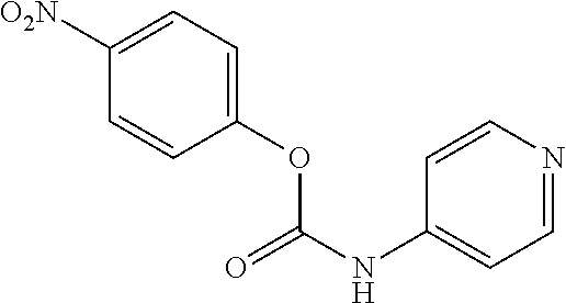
C1(OC(=O)NC2=CC=NC=C2)=CC=C([O2N])C=C1
